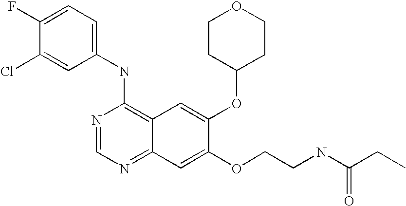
C1=C(Cl)C(F)=CC=C1NC1=C2C(=NC=N1)C=C(OCCNC(CC)=O)C(OC1CCOCC1)=C2
